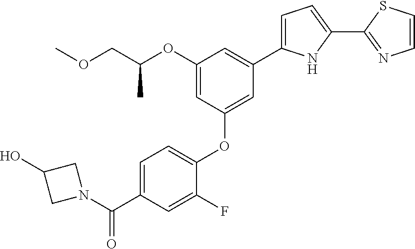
C1(OC(COC)C)=CC(OC2=CC=C(C(N3CC(O)C3)=O)C=C2F)=CC(C2=CC=C(C3=NC=CS3)N2)=C1
